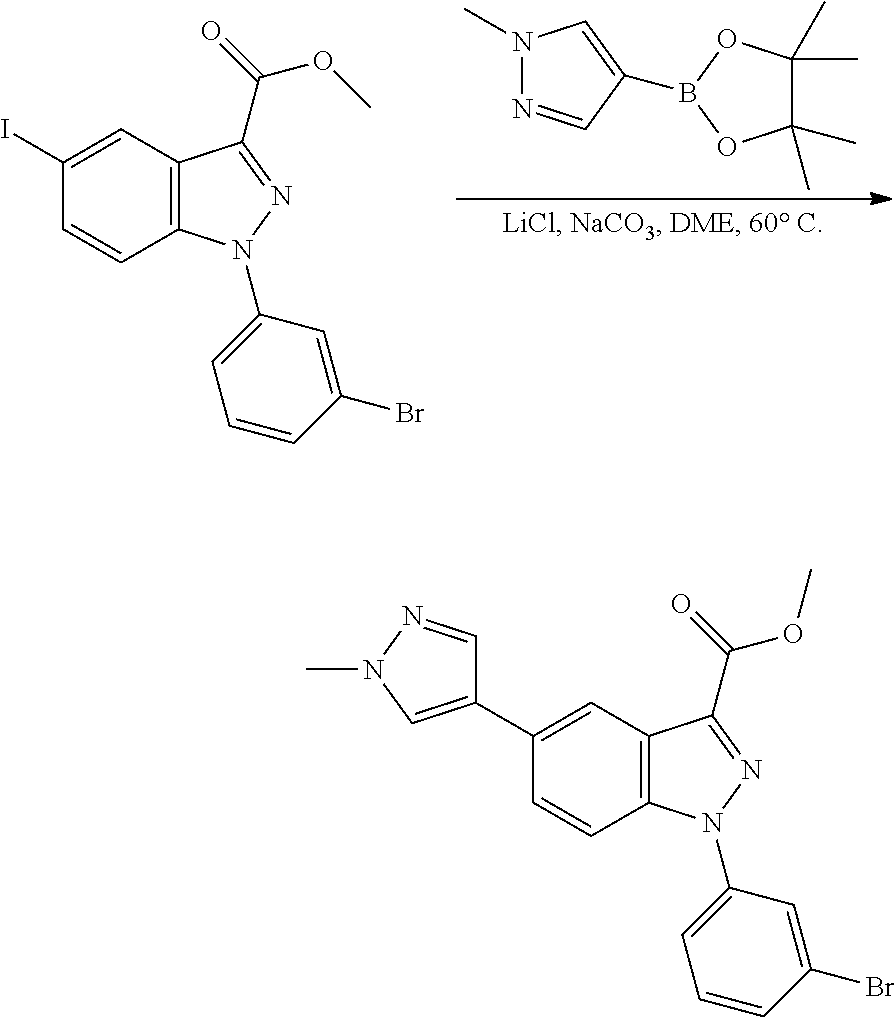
C1(C)(C)C(C)(C)OB(C2=CN(C)N=C2)O1.C1(I)=CC2=C(C=C1)N(C1=CC=CC(Br)=C1)N=C2C(=O)OC.C1(C2=CN(C)N=C2)=CC2=C(C=C1)N(C1=CC=CC(Br)=C1)N=C2C(=O)OC
